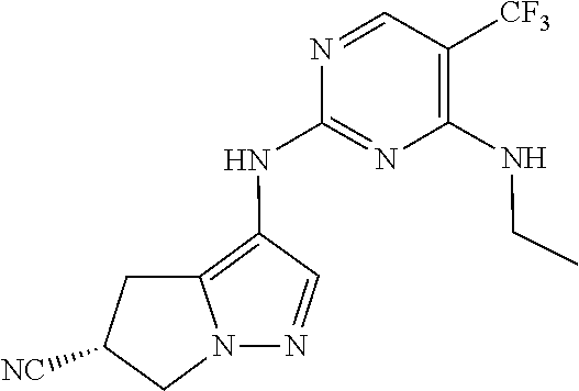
N12N=CC(NC3=NC(NCC)=C([CF3])C=N3)=C1CC([NC])C2
